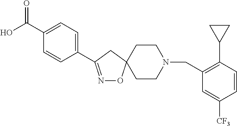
N1=C(C2=CC=C(C(=O)O)C=C2)CC2(O1)CCN(CC1=C(C3CC3)C=CC([CF3])=C1)CC2
